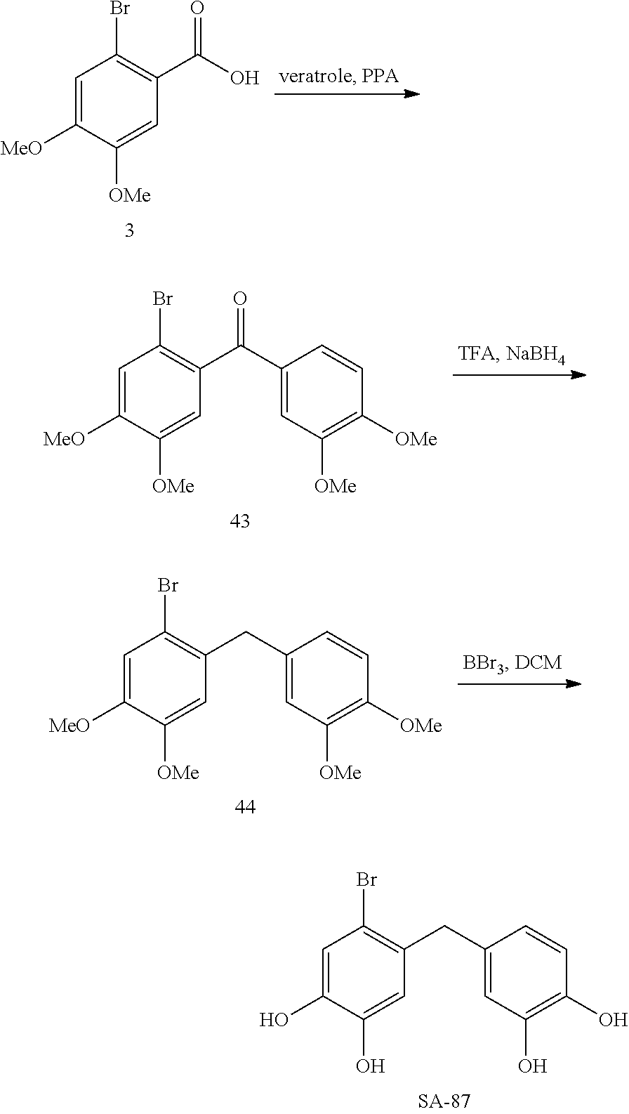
C1=C(O)C(O)=CC(CC2=CC(O)=C(O)C=C2)=C1Br.C1=C([MeO])C([OMe])=CC(C(O)=O)=C1Br.C1=C([MeO])C([OMe])=CC(C(C2=CC([OMe])=C([OMe])C=C2)=O)=C1Br.C1=C([MeO])C([OMe])=CC(CC2=CC([OMe])=C([OMe])C=C2)=C1Br
